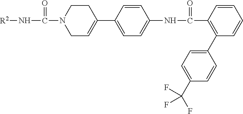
C1CN(C(N[R2])=O)CC=C1C1=CC=C(NC(C2=C(C3=CC=C(C(F)(F)F)C=C3)C=CC=C2)=O)C=C1
